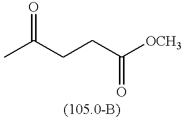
O=C(C)CCC([OCH3])=O
